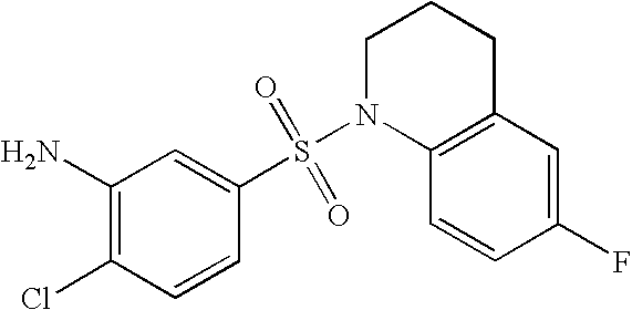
C1(N)=C(Cl)C=CC(S(N2C3=C(CCC2)C=C(F)C=C3)(=O)=O)=C1
